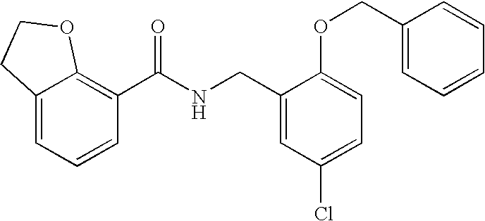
C12=CC=CC(C(NCC3=CC(Cl)=CC=C3OCC3=CC=CC=C3)=O)=C1OCC2
